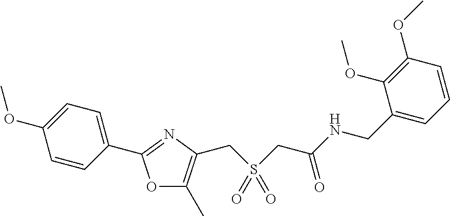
COC1=CC=C(C2=NC(CS(CC(=O)NCC3=CC=CC(OC)=C3OC)(=O)=O)=C(C)O2)C=C1
